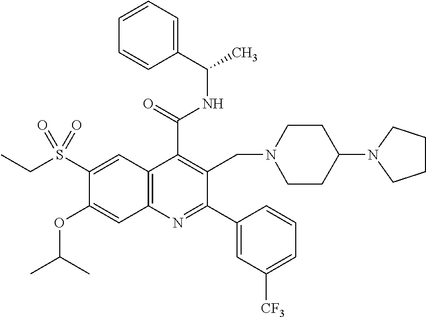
C1=CC=C(C(C)NC(C2=C(CN3CCC(N4CCCC4)CC3)C(C3=CC([CF3])=CC=C3)=NC3=C2C=C(S(CC)(=O)=O)C(OC(C)C)=C3)=O)C=C1
